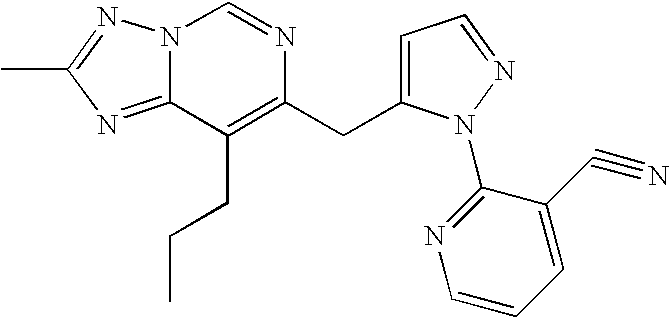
N12C(=NC(C)=N1)C(CCC)=C(CC1=CC=NN1C1=NC=CC=C1C#N)N=C2
